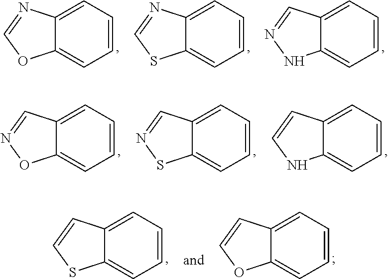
C12=CC=CC=C1N=CO2.C12=CC=CC=C1N=CS2.C12=CC=CC=C1C=NN2.C12=CC=CC=C1C=NO2.C12=CC=CC=C1C=NS2.C12=CC=CC=C1C=CN2.C12=CC=CC=C1C=CS2.C12=CC=CC=C1C=CO2
